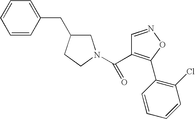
C1=CC(CC2CN(C(=O)C3=C(C4=C(Cl)C=CC=C4)ON=C3)CC2)=CC=C1
